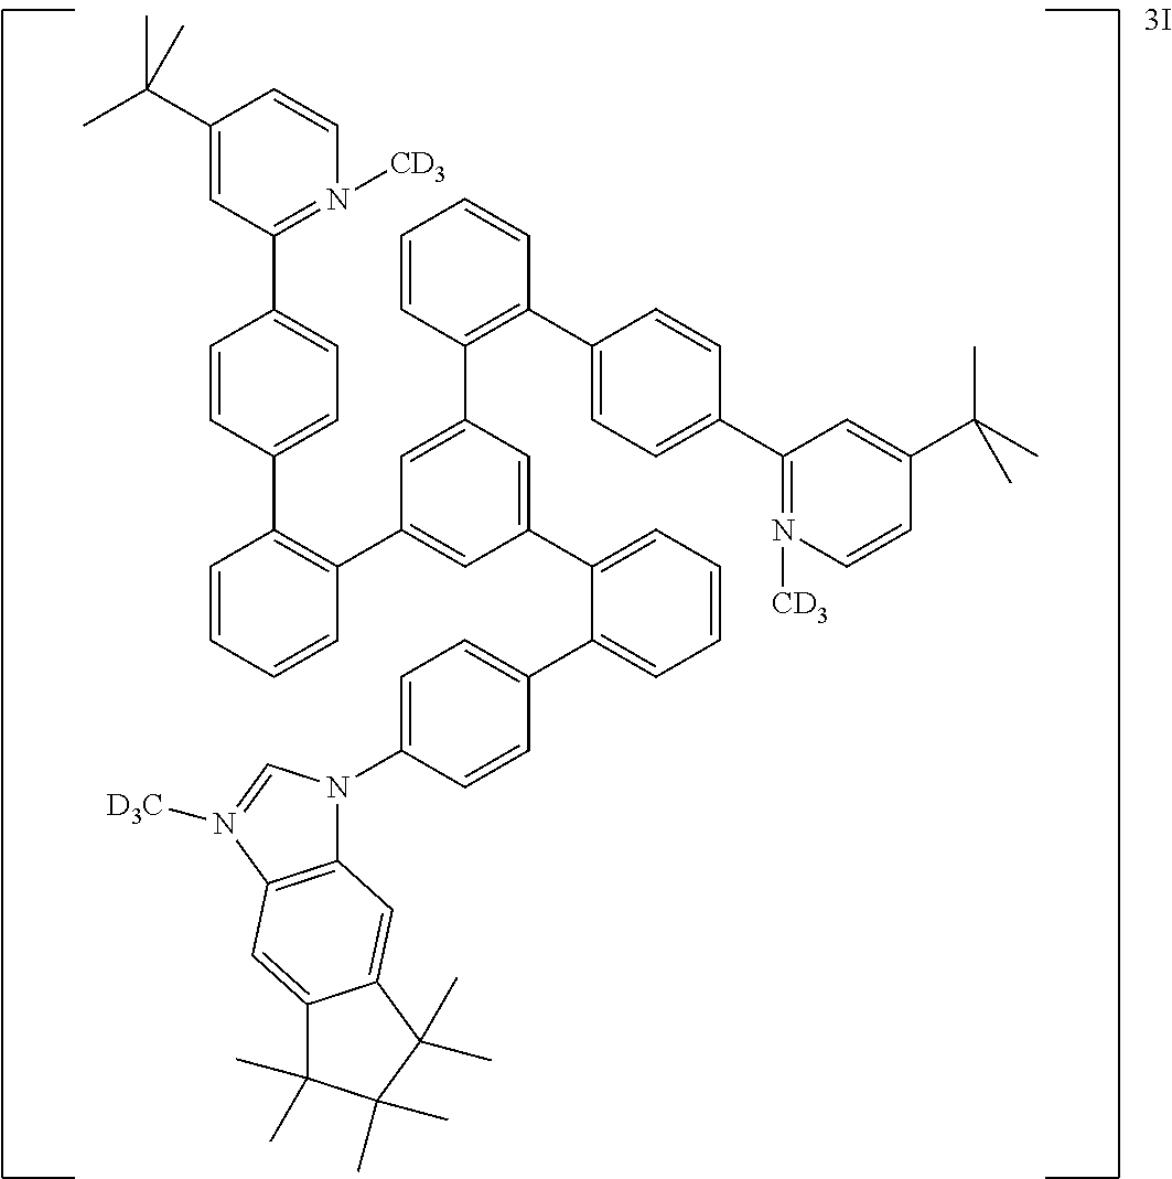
C1(C(C)(C)C)=CC(C2=CC=C(C3=C(C4=CC(C5=CC=CC=C5C5=CC=C(N6C7=C(N([D3C])=C6)C=C6C(=C7)C(C)(C)C(C)(C)C6(C)C)C=C5)=CC(C5=C(C6=CC=C(C7=N([CD3])C=CC(C(C)(C)C)=C7)C=C6)C=CC=C5)=C4)C=CC=C3)C=C2)=N([CD3])C=C1
